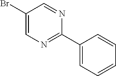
C1(Br)=CN=C(C2=CC=CC=C2)N=C1
